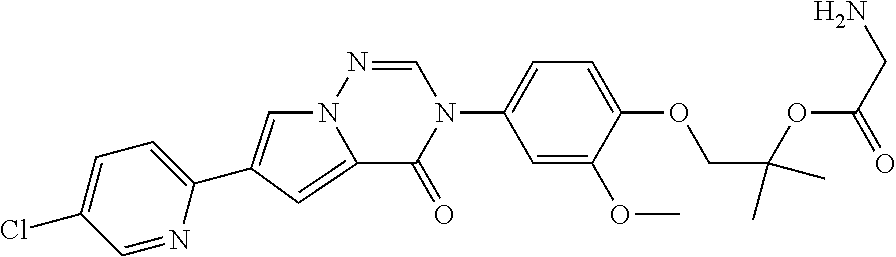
C1=NC(C2=CN3C(=C2)C(=O)N(C2=CC=C(OCC(OC(CN)=O)(C)C)C(OC)=C2)C=N3)=CC=C1Cl
